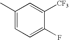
C1(C)=CC=C(F)C([CF3])=C1
